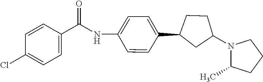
C(C1=CC=C(Cl)C=C1)(=O)NC1=CC=C(C2CC(N3C(C)CCC3)CC2)C=C1
